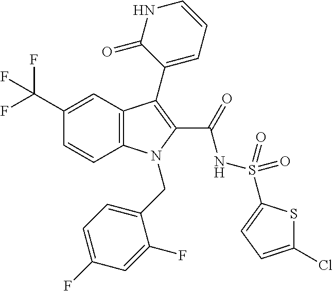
C1(C(F)(F)F)=CC2=C(C=C1)N(CC1=CC=C(F)C=C1F)C(C(=O)NS(=O)(=O)C1=CC=C(Cl)S1)=C2C1=CC=CNC1=O
